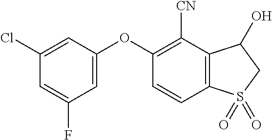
C1(Cl)=CC(OC2=C([CN])C3=C(C=C2)S(=O)(=O)CC3O)=CC(F)=C1
